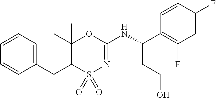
C1=CC=CC(CC2C(C)(C)OC(NC(C3=C(F)C=C(F)C=C3)CCO)=NS2(=O)=O)=C1
